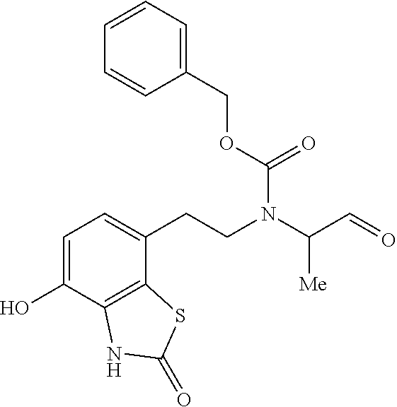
C1=C(O)C2=C(C(CCN(C(C=O)[Me])C(=O)OCC3=CC=CC=C3)=C1)SC(=O)N2
